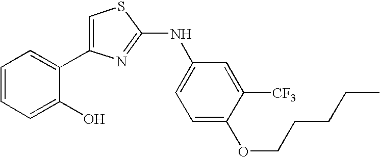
C1=C(C2=CC=CC=C2O)N=C(NC2=CC=C(OCCCCC)C([CF3])=C2)S1
